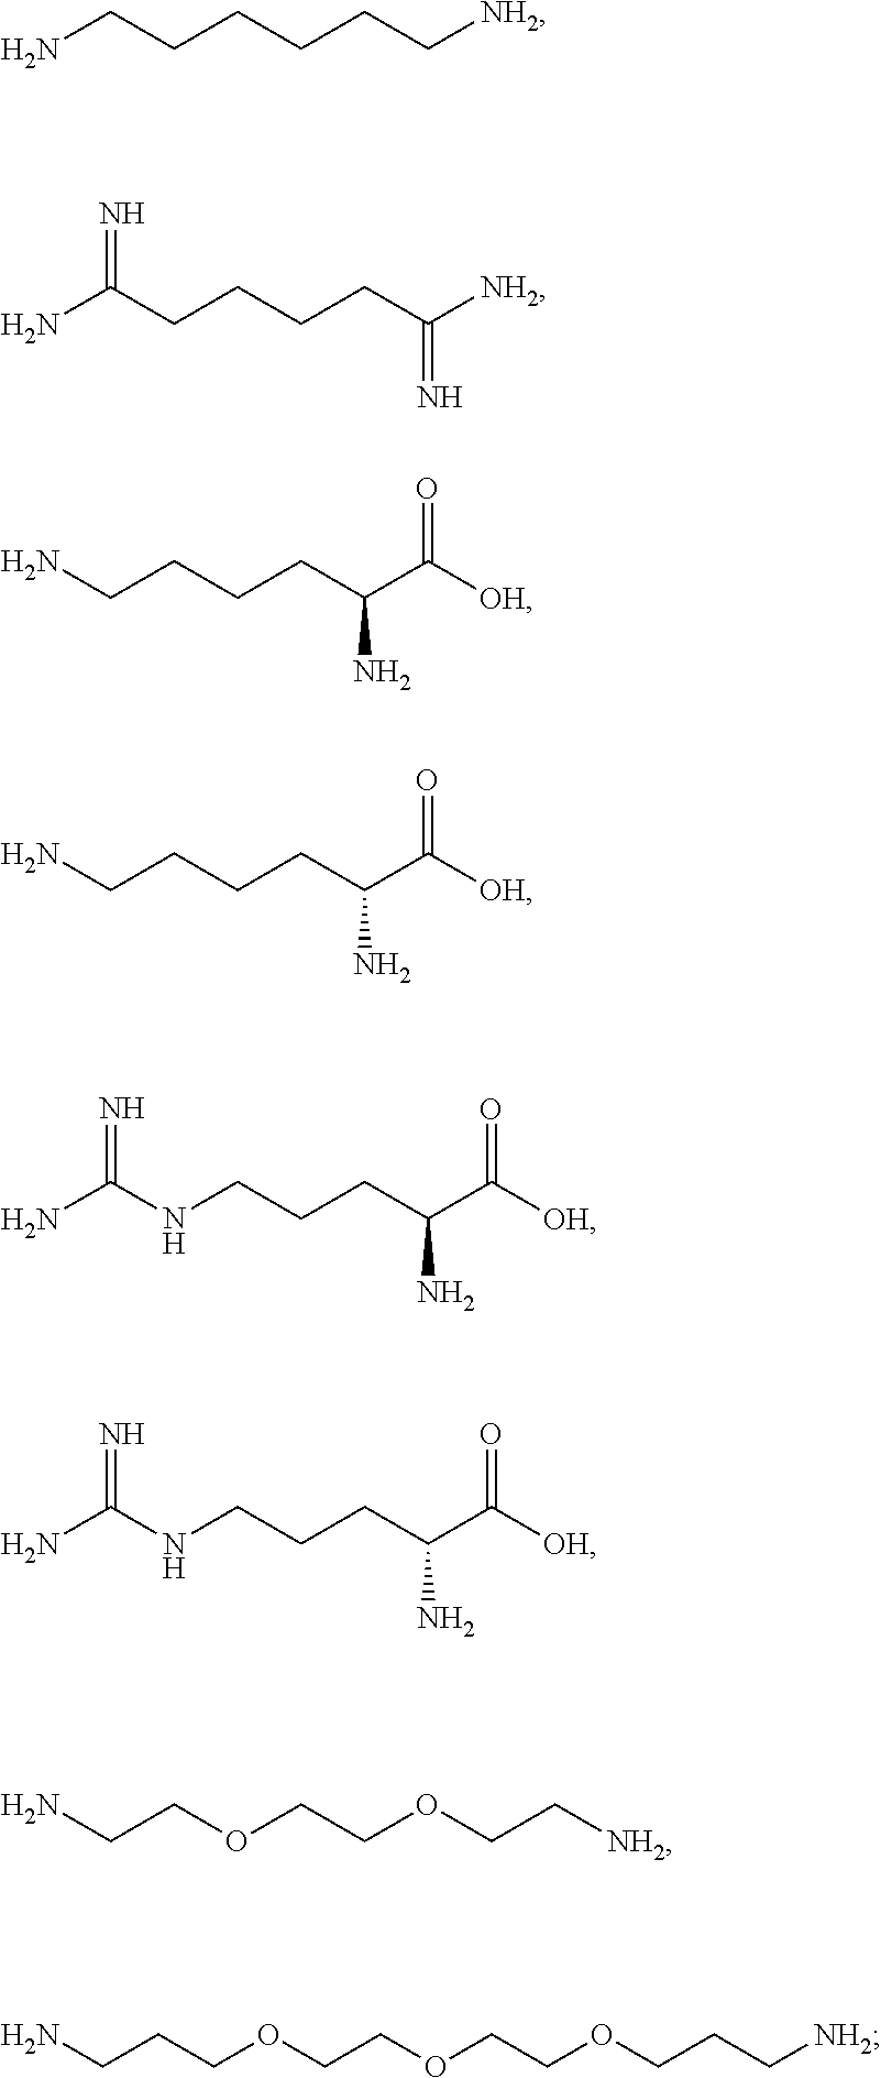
NCCCCCC[NH2].NC(CCCCC([NH2])=N)=N.NCCCCC(C([OH])=O)N.NCCCCC(C([OH])=O)N.C(NCCCC(C([OH])=O)N)(N)=N.C(NCCCC(C([OH])=O)N)(N)=N.NCCOCCOCC[NH2].C(CCOCCOCCOCCC[NH2])N
